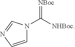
C1=CN=CN1C([NHBoc])=[NBoc]
